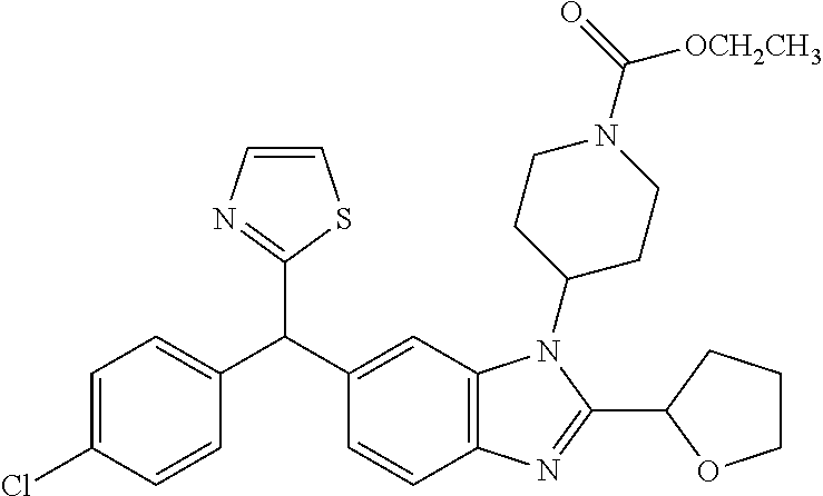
C1=C(Cl)C=CC(C(C2=CC3=C(N=C(C4OCCC4)N3C3CCN(C(=O)[OCH2CH3])CC3)C=C2)C2=NC=CS2)=C1
